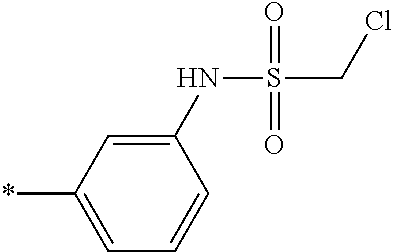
C1(NS(CCl)(=O)=O)=CC(*)=CC=C1
